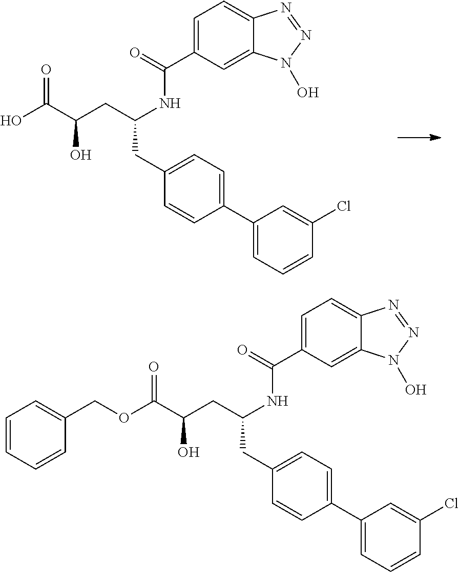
C1=C(C(=O)NC(CC(C(OCC2=CC=CC=C2)=O)O)CC2=CC=C(C3=CC=CC(Cl)=C3)C=C2)C=C2C(=C1)N=NN2O.C1=C(C(=O)NC(CC(C(O)=O)O)CC2=CC=C(C3=CC=CC(Cl)=C3)C=C2)C=C2C(=C1)N=NN2O
